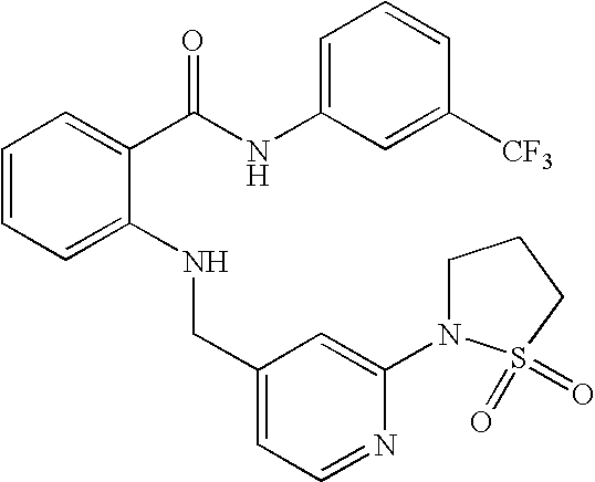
C1=C(NCC2=CC=NC(N3S(=O)(=O)CCC3)=C2)C(C(NC2=CC=CC([CF3])=C2)=O)=CC=C1
